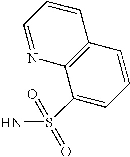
C1(S(N)(=O)=O)=CC=CC2=C1N=CC=C2
